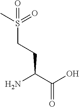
NC(C(O)=O)CCS(C)(=O)=O
